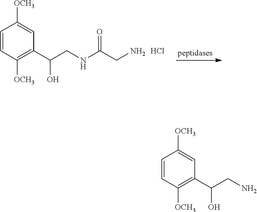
C1=CC([OCH3])=C(C(CNC(CN)=O)O)C=C1[OCH3].Cl.C1=CC([OCH3])=C(C(CN)O)C=C1[OCH3]
